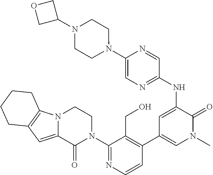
C1(N2CCN3C(=CC4=C3CCCC4)C2=O)=NC=CC(C2=CN(C)C(=O)C(NC3=NC=C(N4CCN(C5COC5)CC4)N=C3)=C2)=C1CO
